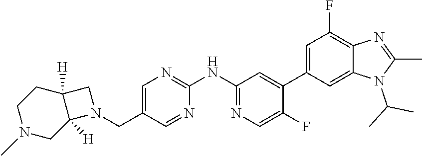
C1=C(CN2CC3([H])C2([H])CN(C)CC3)C=NC(NC2=NC=C(F)C(C3=CC(F)=C4C(=C3)N(C(C)C)C(C)=N4)=C2)=N1
